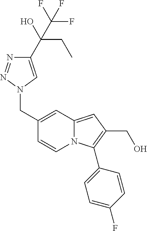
C(C1=CC2=CC(CO)=C(C3=CC=C(F)C=C3)N2C=C1)N1N=NC(C(CC)(O)C(F)(F)F)=C1
